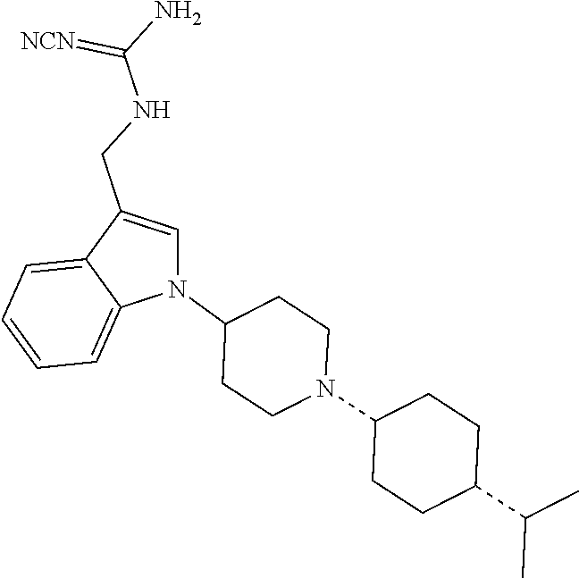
N1(C2CCN(C3CCC(C(C)C)CC3)CC2)C=C(CNC(N)=[NCN])C2=CC=CC=C12
